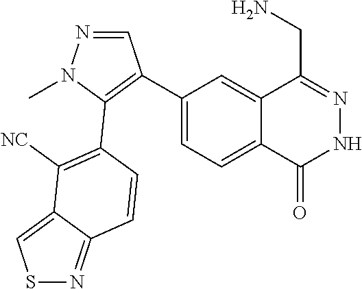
C1(C2=C(C3=C([NC])C4=CSN=C4C=C3)N(C)N=C2)=CC=C2C(=C1)C(CN)=NNC2=O
